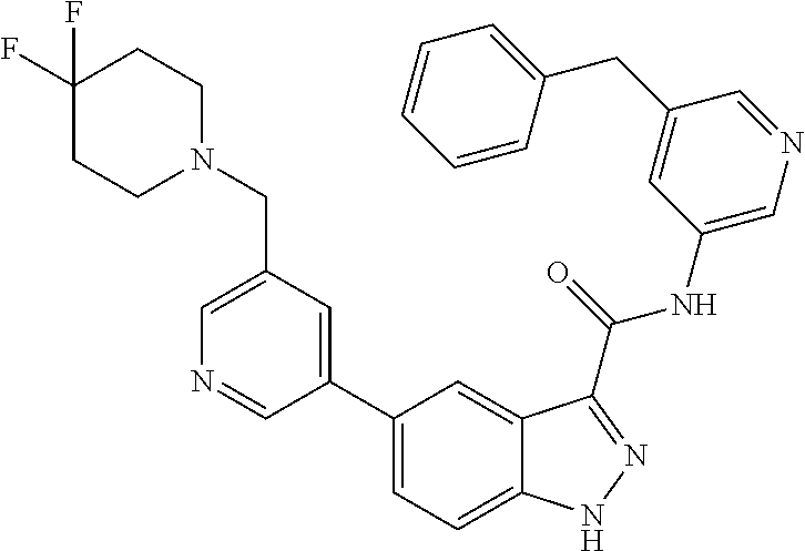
C1(CN2CCC(F)(F)CC2)=CN=CC(C2=CC=C3C(=C2)C(C(NC2=CN=CC(CC4=CC=CC=C4)=C2)=O)=NN3)=C1
